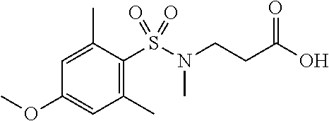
C1=C(C)C(S(N(CCC(O)=O)C)(=O)=O)=C(C)C=C1OC
